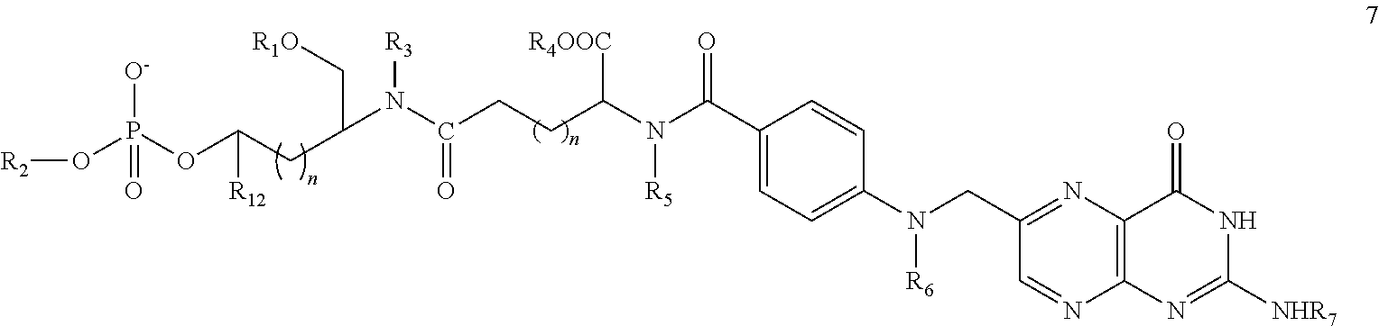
N(C(C1=CC=C(N(CC2=NC3=C(N=C2)N=C([NHR7])NC3=O)[R6])C=C1)=O)(C(CCC(N(C(C[R1O])CC(OP([O-])(=O)O[R2])[R12])[R3])=O)[R4OOC])[R5]
